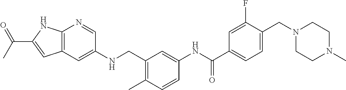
C12=C(C=C(NCC3=C(C)C=CC(NC(C4=CC=C(CN5CCN(C)CC5)C(F)=C4)=O)=C3)C=N1)C=C(C(C)=O)N2
